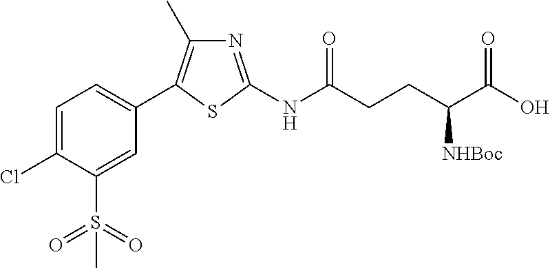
C1=C(Cl)C(S(=O)(=O)C)=CC(C2=C(C)N=C(NC(CCC([NHBoc])C(O)=O)=O)S2)=C1
